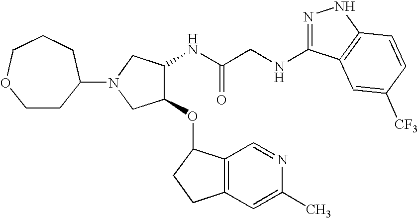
N(CC(NC1C(OC2C3=C(C=C(C)N=C3)CC2)CN(C2CCOCCC2)C1)=O)C1=NNC2=C1C=C([CF3])C=C2
